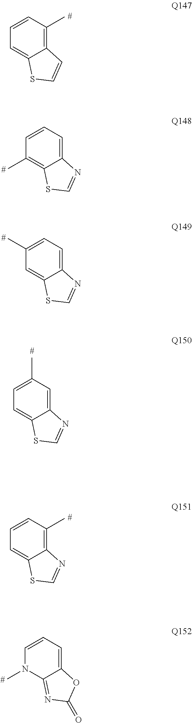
C1=CC(C)=C2C(=C1)SC=C2.C1=CC=C2C(=C1C)SC=N2.C1(C)=CC=C2C(=C1)SC=N2.C1=C(C)C=C2C(=C1)SC=N2.C1=CC(C)=C2C(=C1)SC=N2.C1=CC=C2C(=NC(=O)O2)N1C
